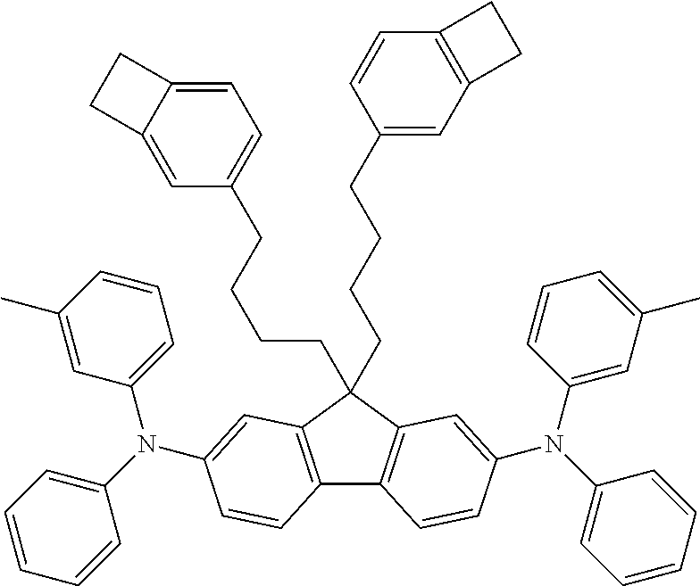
C12=C(C=C(N(C3=CC=CC(C)=C3)C3=CC=CC=C3)C=C1)C(CCCCC1=CC=C3C(=C1)CC3)(CCCCC1=CC3=C(C=C1)CC3)C1=C2C=CC(N(C2=CC=CC=C2)C2=CC(C)=CC=C2)=C1
